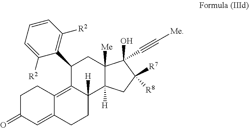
C1(C2=C([R2])C=CC=C2[R2])C2=C3C(=CC(=O)CC3)CCC2([H])C2([H])C([Me])(C1)C(O)(C#C[Me])C([R8])([R7])C2
